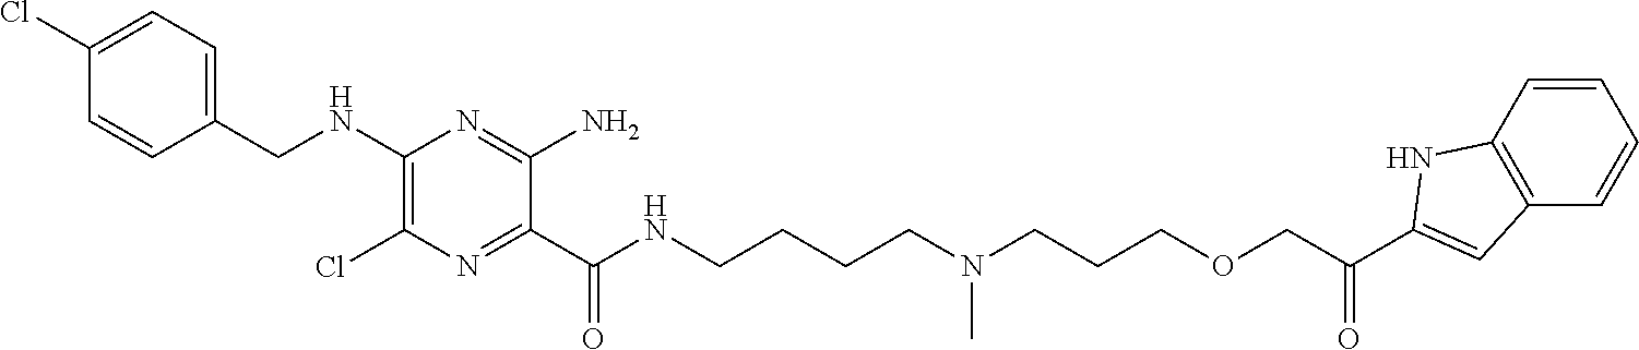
C1=C(Cl)C=CC(CNC2=C(Cl)N=C(C(NCCCCN(CCCOCC(C3=CC4=C(N3)C=CC=C4)=O)C)=O)C(N)=N2)=C1
